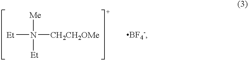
[Et]N([CH2CH2OMe])([Me])[Et]
